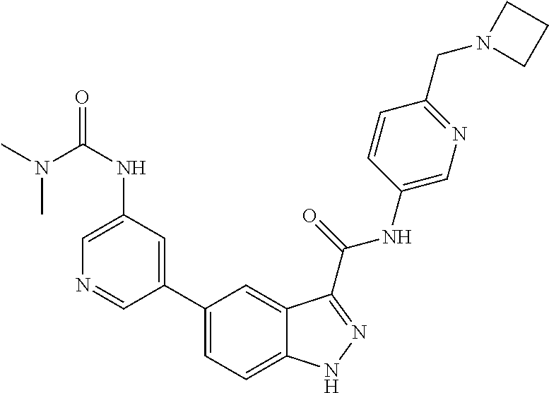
C1(NC(N(C)C)=O)=CN=CC(C2=CC=C3C(=C2)C(C(NC2=CN=C(CN4CCC4)C=C2)=O)=NN3)=C1
